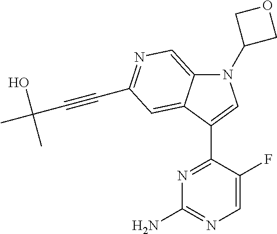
N1(C2COC2)C2=CN=C(C#CC(C)(O)C)C=C2C(C2=NC(N)=NC=C2F)=C1
